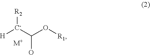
[H][C-](C(O[R1])O)[R2].[M+]
